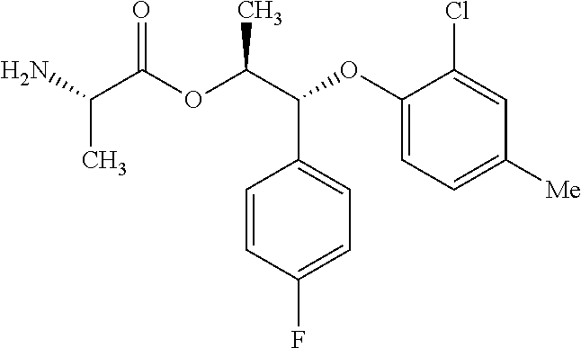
CC(C(=O)OC(C(C1=CC=C(F)C=C1)OC1=CC=C([Me])C=C1Cl)C)N
